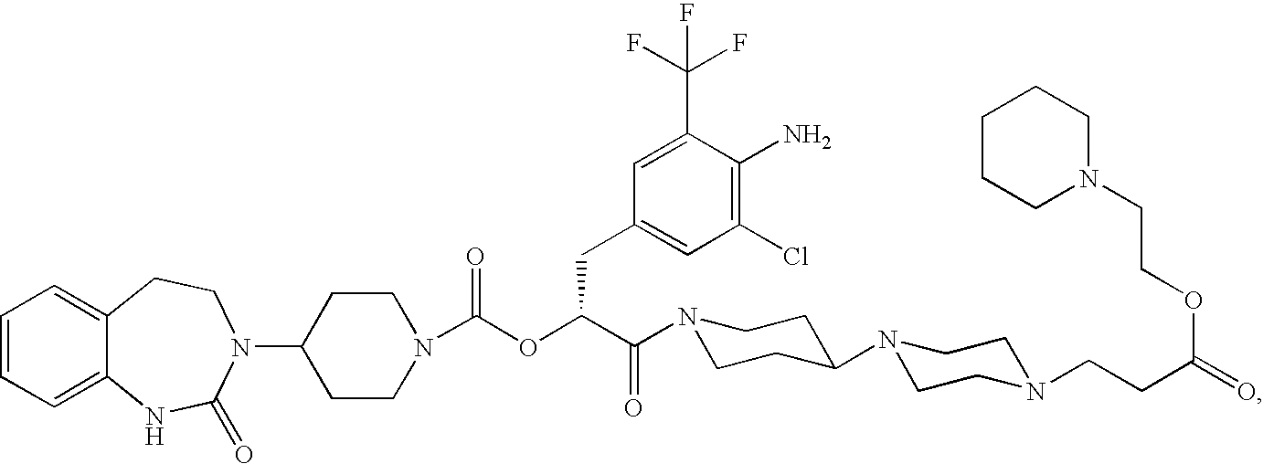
C1=CC=C2C(=C1)CCN(C1CCN(C(OC(C(=O)N3CCC(N4CCN(CCC(=O)OCCN5CCCCC5)CC4)CC3)CC3=CC(Cl)=C(N)C(C(F)(F)F)=C3)=O)CC1)C(=O)N2
